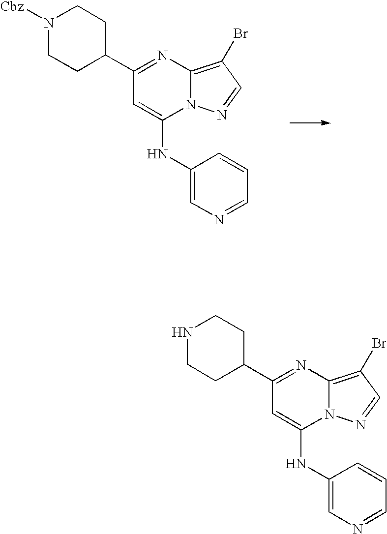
C1(C2=NC3=C(Br)C=NN3C(NC3=CN=CC=C3)=C2)CCN([Cbz])CC1.C1(C2=NC3=C(Br)C=NN3C(NC3=CN=CC=C3)=C2)CCNCC1
